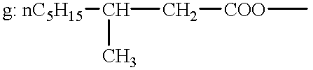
[g: nC5H15]C(C[COO]C)C
